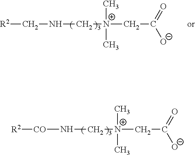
[R2]CNC[N+](CC(=O)[O-])(C)C.[R2][CO]NC[N+](CC(=O)[O-])(C)C
